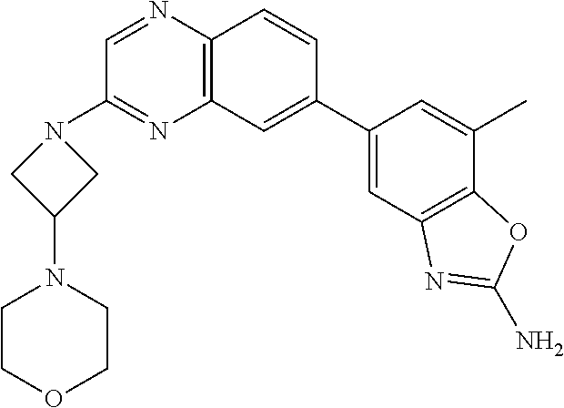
C12=C(C=C(C3=CC4=C(C(C)=C3)OC(N)=N4)C=C1)N=C(N1CC(N3CCOCC3)C1)C=N2
